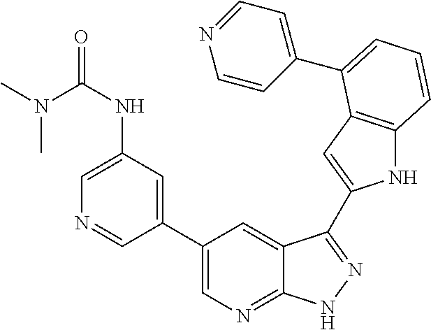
C1(C2=CN=C3C(=C2)C(C2=CC4=C(N2)C=CC=C4C2=CC=NC=C2)=NN3)=CC(NC(N(C)C)=O)=CN=C1
